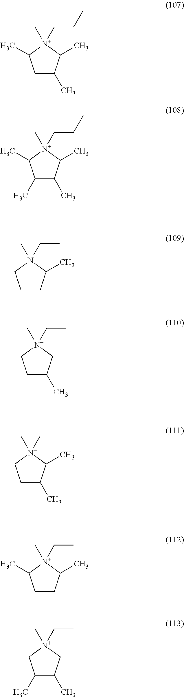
C1C(C)C(C)[N+](C)(CCC)C1C.C1(C)C(C)C(C)[N+](C)(CCC)C1C.C1CC(C)[N+](C)(CC)C1.C1C(C)C[N+](C)(CC)C1.C1C(C)C(C)[N+](C)(CC)C1.C1CC(C)[N+](C)(CC)C1C.C1(C)C(C)C[N+](C)(CC)C1
